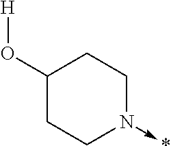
C1(O[H])CCN(->*)CC1
